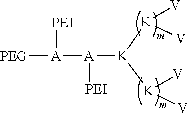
[A]([K]([K]([V])[V])[K]([V])[V])([A]([PEG])[PEI])[PEI]
